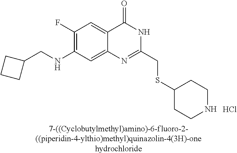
[7-((Cyclobutylmethyl)amino)-6-fluoro-2-((piperidin-4-ylthio)methyl)quinazolin-4(3H)-onehydrochloride].C1(NCC2CCC2)=C(F)C=C2C(=C1)N=C(CSC1CCNCC1)NC2=O.Cl
